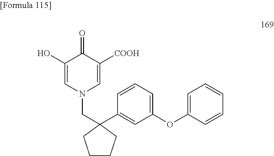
C1(O)=CN(CC2(C3=CC(OC4=CC=CC=C4)=CC=C3)CCCC2)C=C([COOH])C1=O
